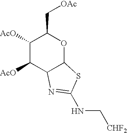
C1([AcO])C([AcO])C2C(OC1C[OAc])SC(NC[CHF2])=N2
